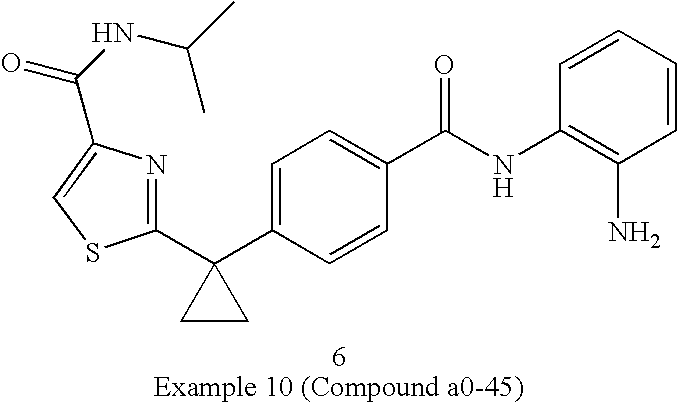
C1=C(C2(C3=NC(C(NC(C)C)=O)=CS3)CC2)C=CC(C(NC2=C(N)C=CC=C2)=O)=C1
